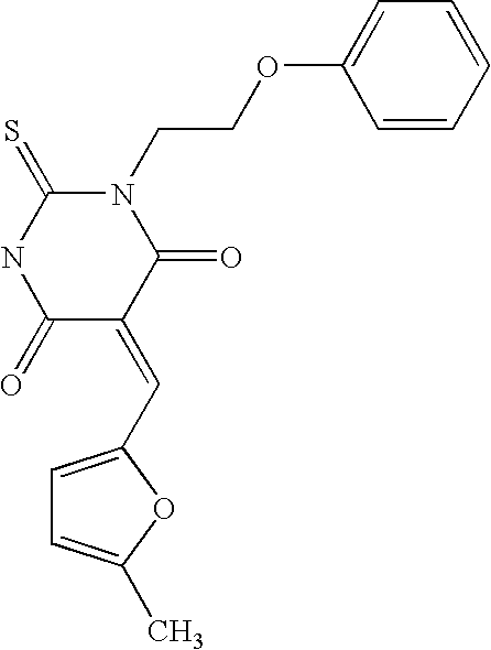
N1(CCOC2=CC=CC=C2)C(=S)NC(=O)C(=CC2=CC=C(C)O2)C1=O
